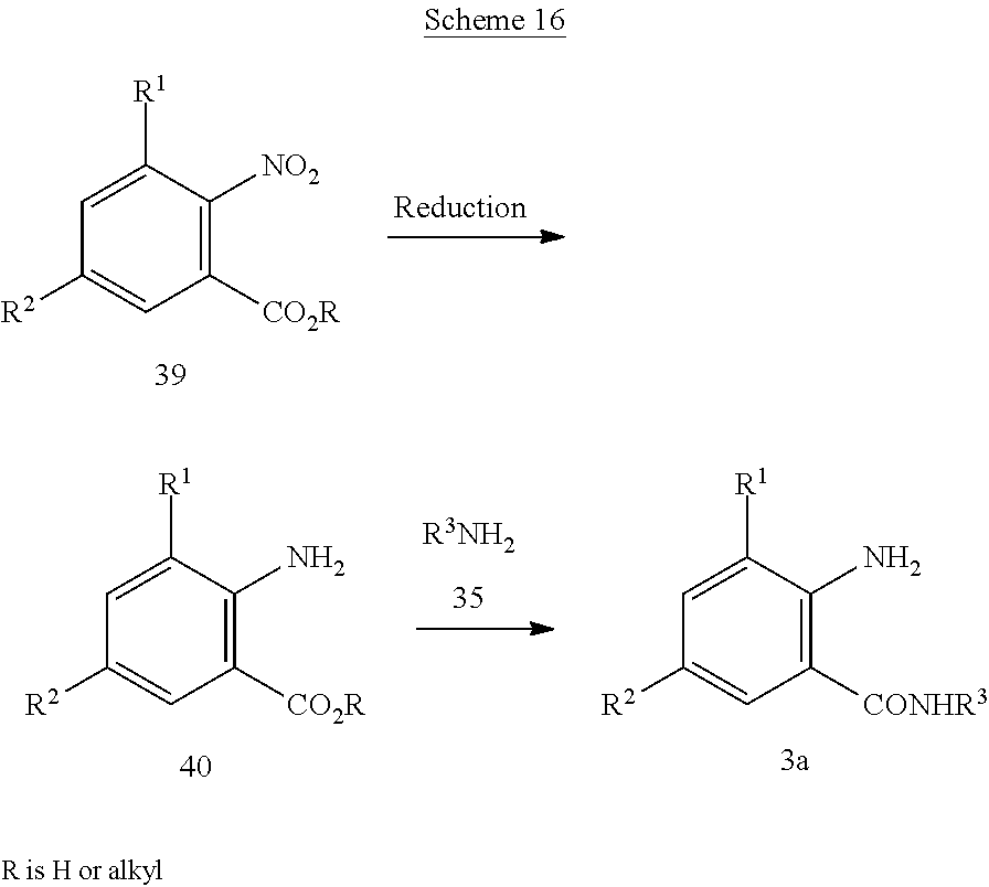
C1([CO2R])=C([NO2])C([R1])=CC([R2])=C1.C1([CONHR3])=C(N)C([R1])=CC([R2])=C1.[R3NH2].C1([CO2R])=C(N)C([R1])=CC([R2])=C1
